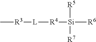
C[R3][L][R4][Si]([R6])([R5])[R7]
